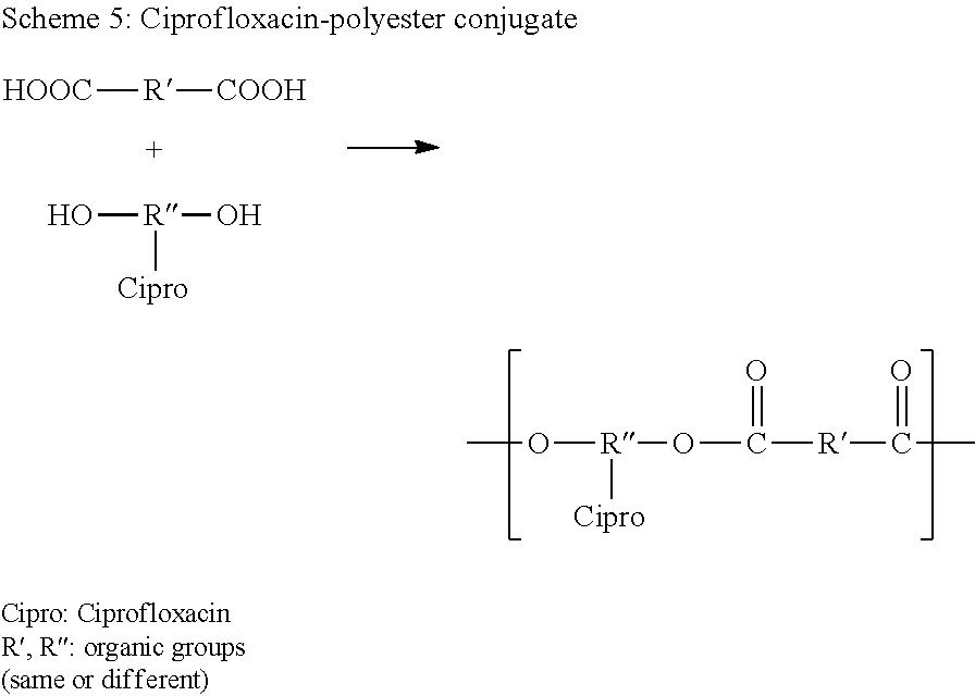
[Cipro][R](O)O.[R]([HOOC])[COOH].CO[R]([Cipro])OC(=O)[R]C(=O)C
